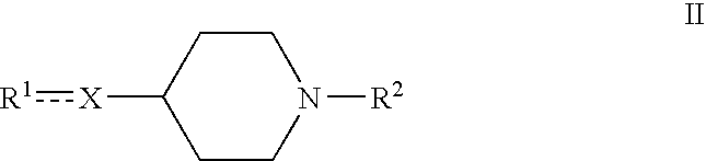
C1CN([R2])CCC1[X]:[R1]
